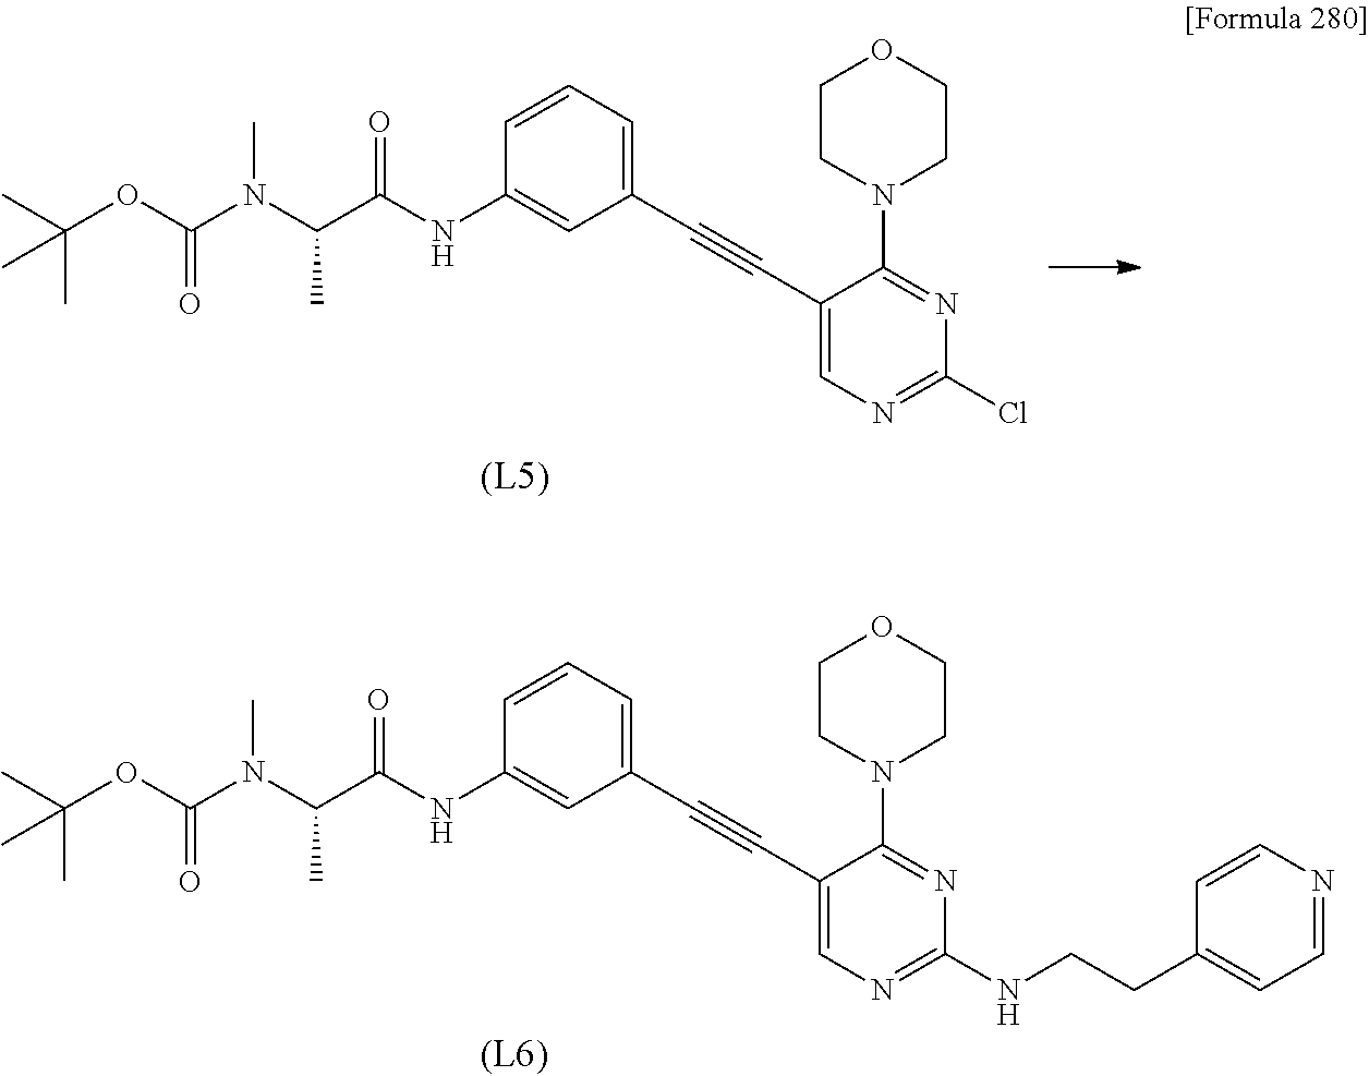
C(OC(=O)N(C(C)C(NC1=CC(C#CC2=CN=C(NCCC3=CC=NC=C3)N=C2N2CCOCC2)=CC=C1)=O)C)(C)(C)C.C(OC(=O)N(C(C)C(NC1=CC(C#CC2=CN=C(Cl)N=C2N2CCOCC2)=CC=C1)=O)C)(C)(C)C
